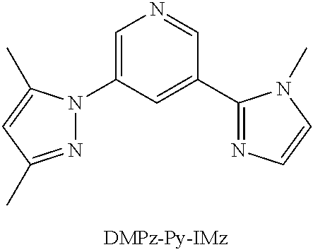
N1=C(C)C=C(C)N1C1=CN=CC(C2=NC=CN2C)=C1
